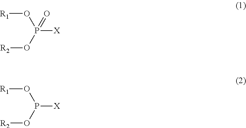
[R1]OP(O[R2])([X])=O.[R1]OP(O[R2])[X]
